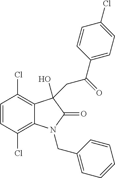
C1=CC(Cl)=C2C(=C1Cl)C(O)(CC(C1=CC=C(Cl)C=C1)=O)C(=O)N2CC1=CC=CC=C1
